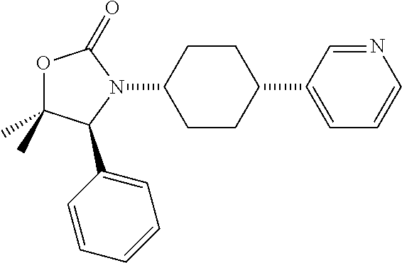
O1C(C)(C)C(C2=CC=CC=C2)N(C2CCC(C3=CC=CN=C3)CC2)C1=O
